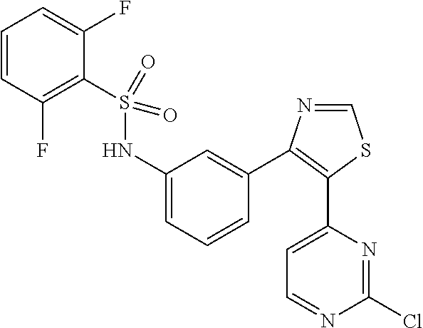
C1=CC(F)=C(S(NC2=CC=CC(C3=C(C4=CC=NC(Cl)=N4)SC=N3)=C2)(=O)=O)C(F)=C1
